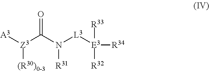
O=C(N([L3][E3]([R34])([R32])[R33])[R31])[Z3]([A3])[(R30)0-3]
